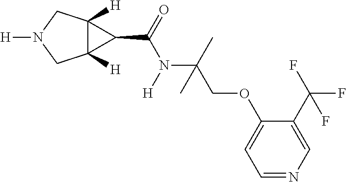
C12([H])C([H])(CN([H])C1)C2C(=O)N([H])C(C)(COC1=CC=NC=C1C(F)(F)F)C
